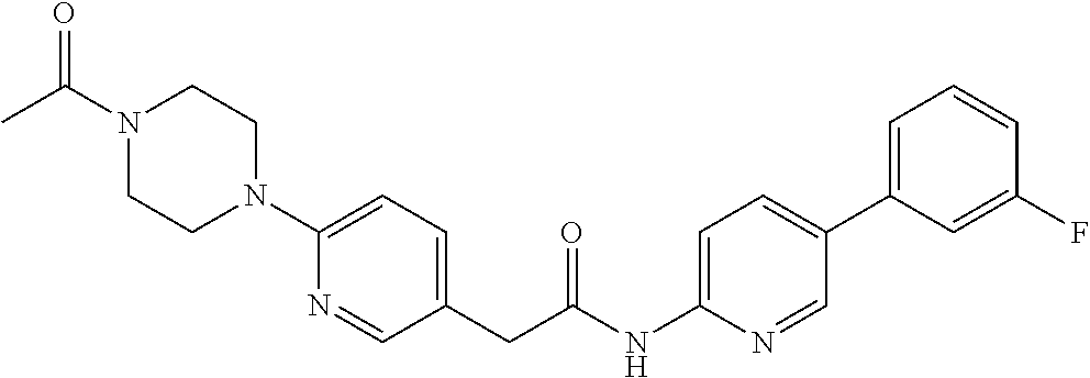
N1(C(=O)C)CCN(C2=CC=C(CC(NC3=CC=C(C4=CC=CC(F)=C4)C=N3)=O)C=N2)CC1
